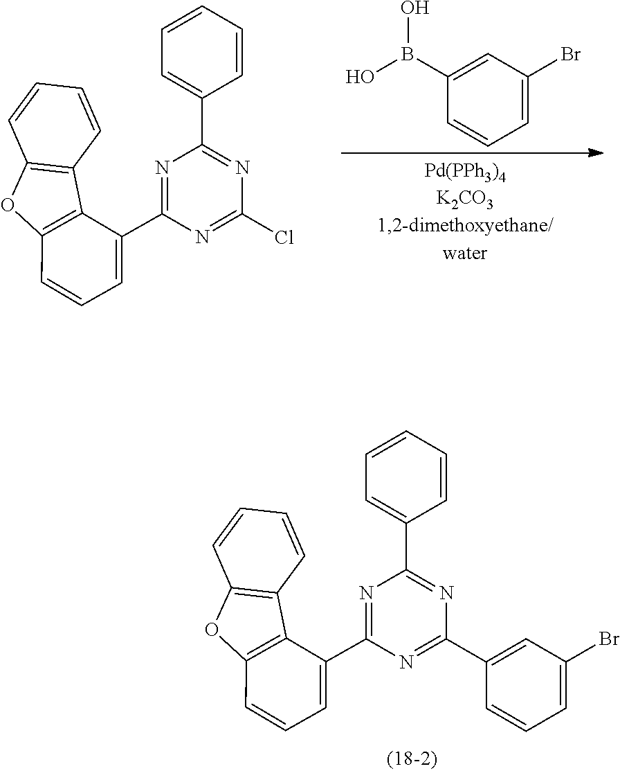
N1=C(C2=CC=CC3=C2C2=C(C=CC=C2)O3)N=C(Cl)N=C1C1=CC=CC=C1.OB(O)C1=CC(Br)=CC=C1.N1=C(C2=CC=CC3=C2C2=C(C=CC=C2)O3)N=C(C2=CC(Br)=CC=C2)N=C1C1=CC=CC=C1
